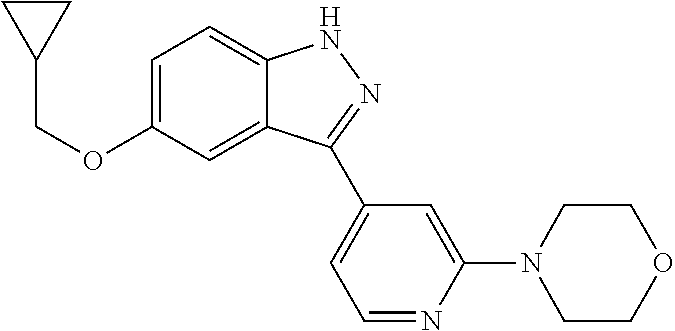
C1=C(OCC2CC2)C=C2C(=C1)NN=C2C1=CC=NC(N2CCOCC2)=C1
